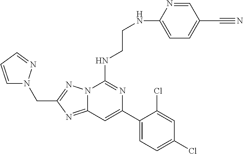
C12=NC(CN3C=CC=N3)=NN1C(NCCNC1=CC=C(C#N)C=N1)=NC(C1=CC=C(Cl)C=C1Cl)=C2
